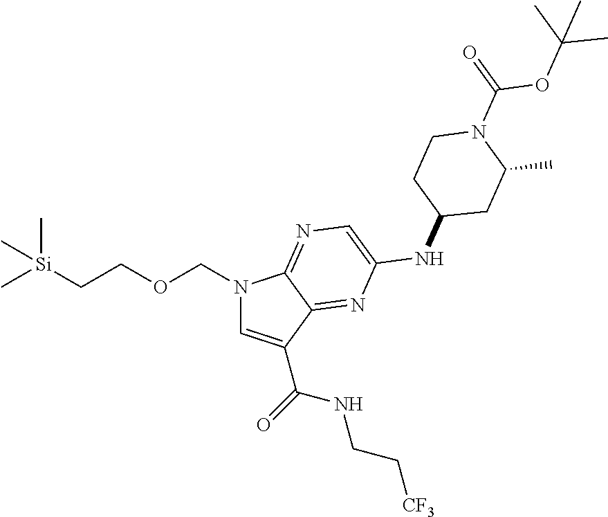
C[Si](CCOCN1C=C(C(=O)NCC[CF3])C2=NC(NC3CC(C)N(C(OC(C)(C)C)=O)CC3)=CN=C12)(C)C
